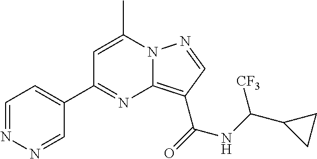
C1=C(C)N2C(=C(C(=O)NC(C3CC3)[CF3])C=N2)N=C1C1=CC=NN=C1
